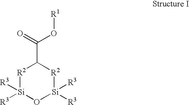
[R2]1[Si]([R3])([R3])O[Si]([R3])([R3])[R2]C1C(=O)O[R1]
